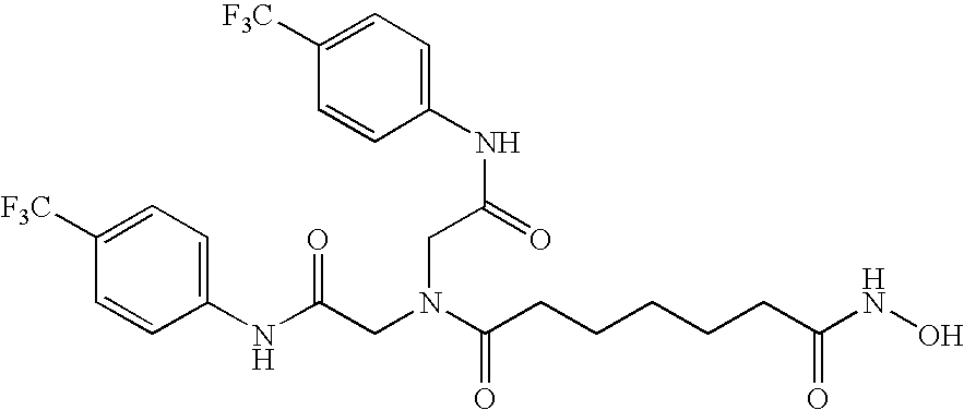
C1(NC(=O)CN(CC(NC2=CC=C([F3C])C=C2)=O)C(=O)CCCCCC(NO)=O)=CC=C([F3C])C=C1
